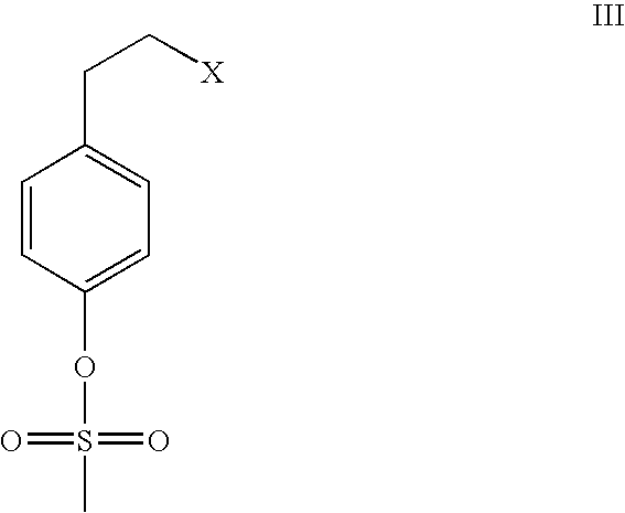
C1=CC(OS(=O)(=O)C)=CC=C1CC[X]
